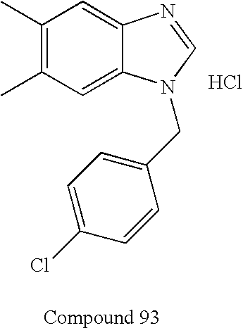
C1(C)=C(C)C=C2C(=C1)N=CN2CC1=CC=C(Cl)C=C1.Cl
